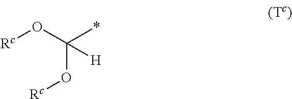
[Rc]OC(*)(O[Rc])[H]
